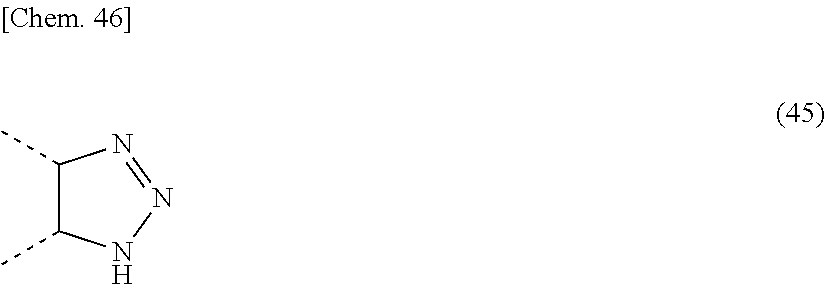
C1(C)C(C)NN=N1
